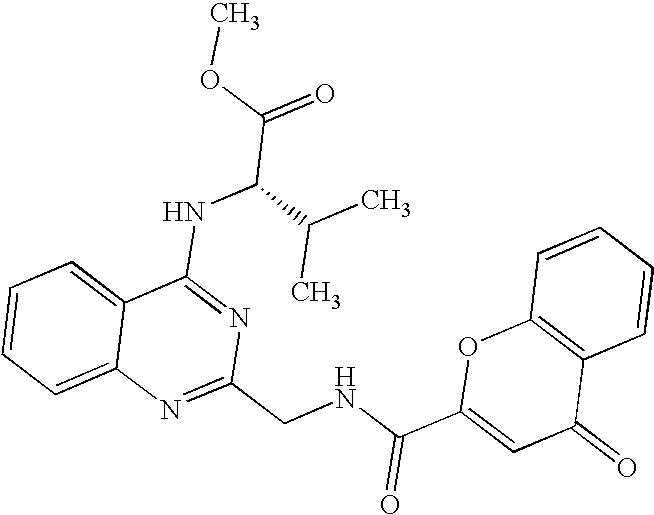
C12=CC=CC=C1N=C(CNC(C1=CC(=O)C3=C(O1)C=CC=C3)=O)N=C2NC(C(=O)OC)C(C)C
